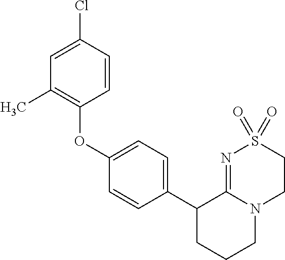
C1S(=O)(=O)N=C2N(C1)CCCC2C1=CC=C(OC2=C(C)C=C(Cl)C=C2)C=C1
